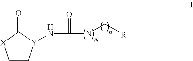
C1C[Y](NC(=O)NC[R])C(=O)[X]1
